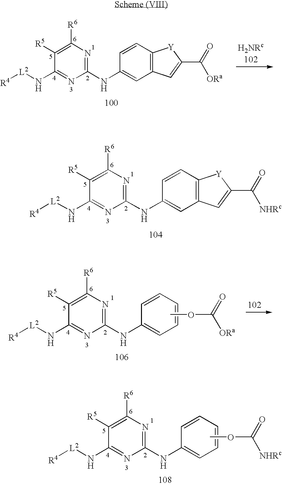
C1([R5])=C([R6])N=C(NC2=CC3=C(C=C2)[Y]C(C(=O)[ORa])=C3)N=C1N[L2][R4].C1([R5])=C([R6])N=C(NC2=CC3=C(C=C2)[Y]C(C(=O)[NHRc])=C3)N=C1N[L2][R4].C1([R5])=C([R6])N=C(NC2=CC=CC=C2)N=C1N[L2][R4].COC(=O)[ORa].C1([R5])=C([R6])N=C(NC2=CC=CC=C2)N=C1N[L2][R4].COC(=O)[NHRc]
